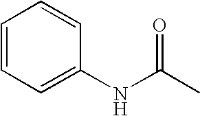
C1=CC=C(NC(=O)C)C=C1
